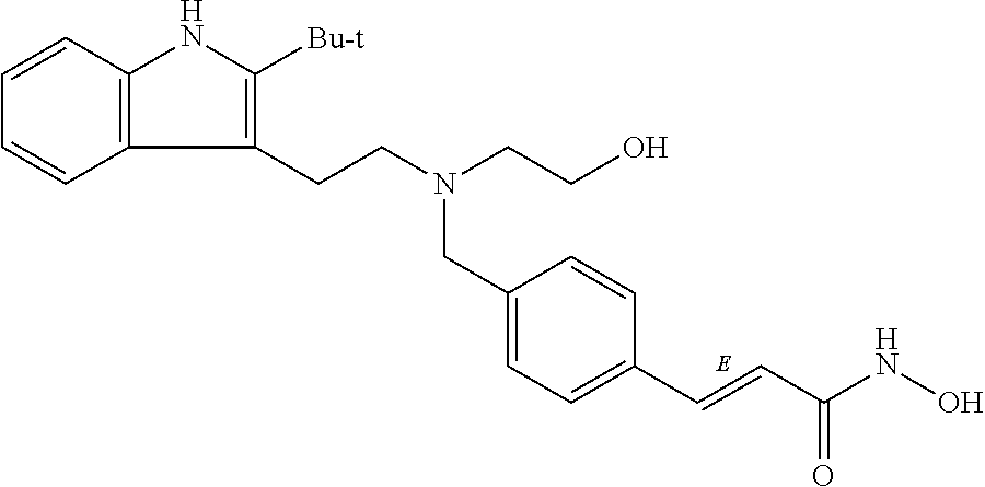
C1=CC2=C(C=C1)C(CCN(CC1=CC=C(C=CC(NO)=O)C=C1)CCO)=C([Bu-t])N2
